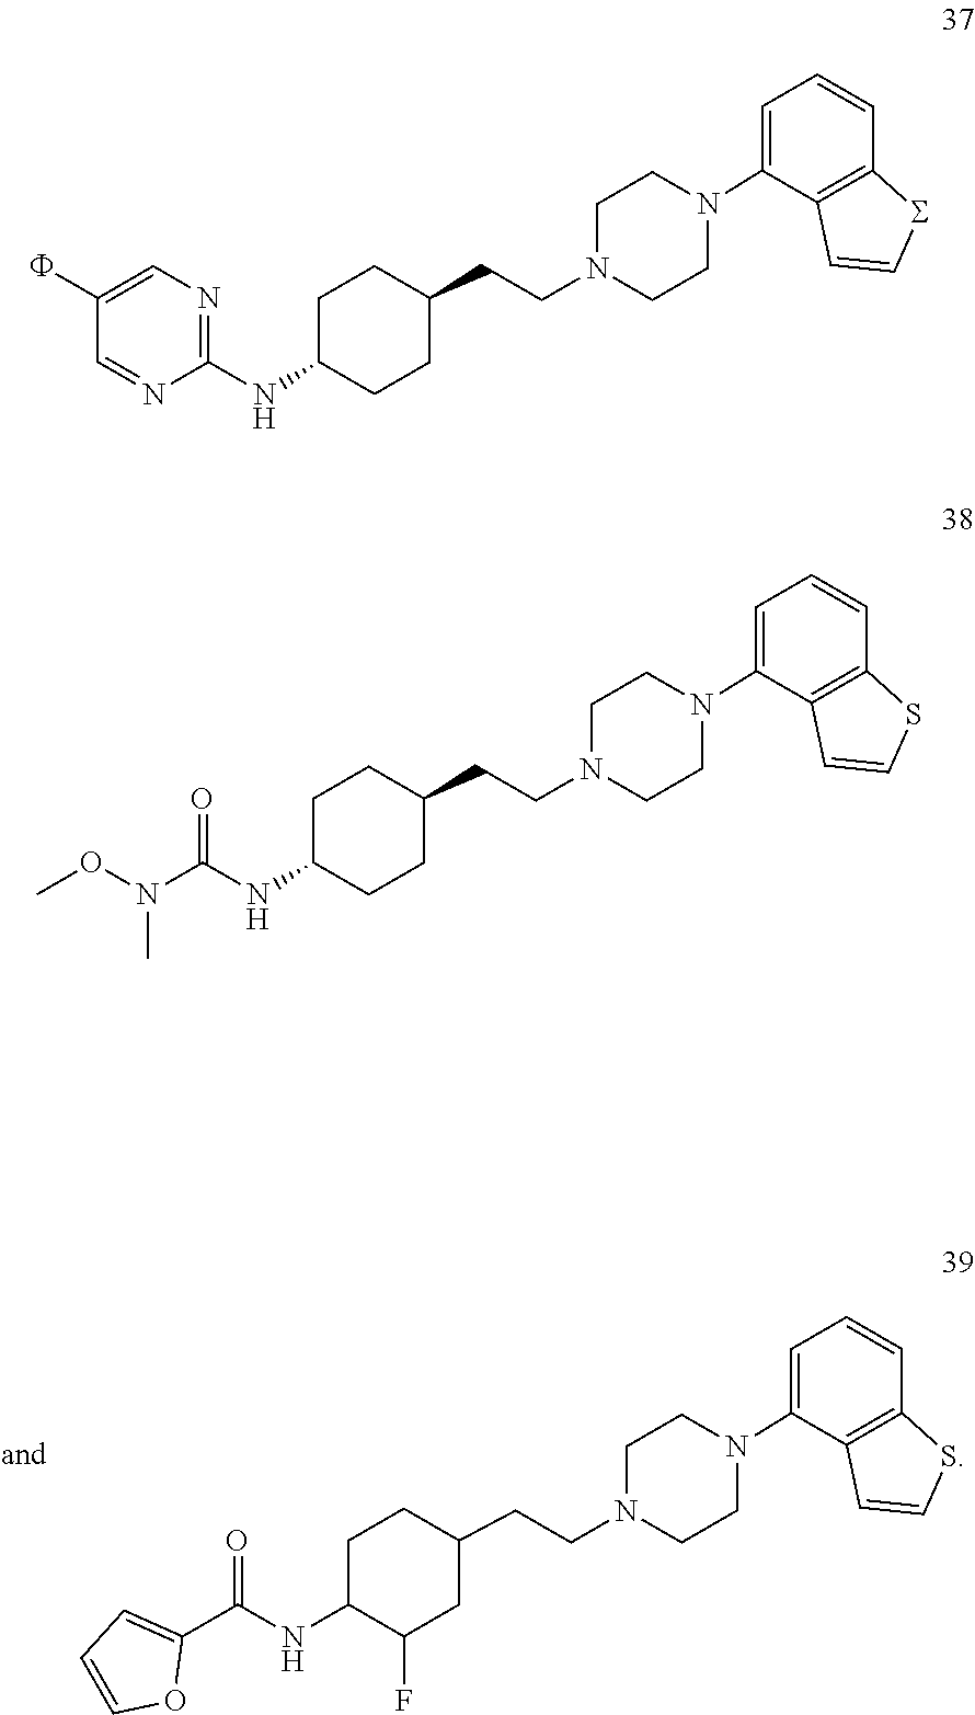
C1CN(CCC2CCC(NC(=O)C3=CC=CO3)C(F)C2)CCN1C1=CC=CC2=C1C=CS2.C1CN(CCC2CCC(NC3=NC=C(F)C=N3)CC2)CCN1C1=CC=CC2=C1C=CS2.C1CN(CCC2CCC(NC(=O)N(OC)C)CC2)CCN1C1=CC=CC2=C1C=CS2
